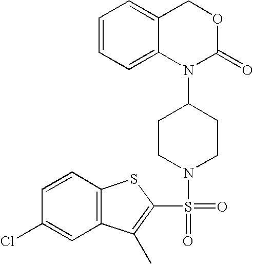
O=S(N1CCC(N2C(=O)OCC3=CC=CC=C23)CC1)(=O)C1=C(C)C2=C(S1)C=CC(Cl)=C2
